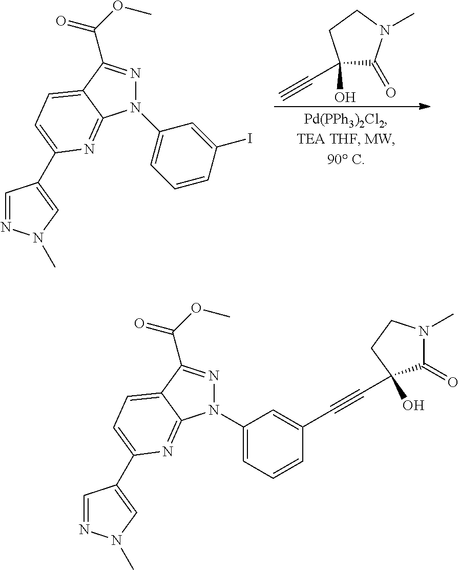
N1(C2=CC=CC(I)=C2)N=C(C(=O)OC)C2=CC=C(C3=CN(C)N=C3)N=C12.C1(O)(C#C)C(=O)N(C)CC1.N1(C2=CC=CC(C#CC3(O)C(=O)N(C)CC3)=C2)N=C(C(=O)OC)C2=CC=C(C3=CN(C)N=C3)N=C12
